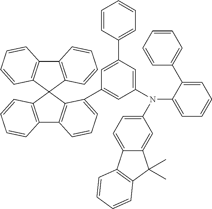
C12=C(C3(C4=C1C=CC=C4)C1=C(C4=C3C(C3=CC(N(C5=CC=CC=C5C5=CC=CC=C5)C5=CC=C6C(=C5)C(C)(C)C5=C6C=CC=C5)=CC(C5=CC=CC=C5)=C3)=CC=C4)C=CC=C1)C=CC=C2
